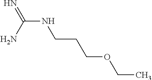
N(C(N)=N)CCCOCC
